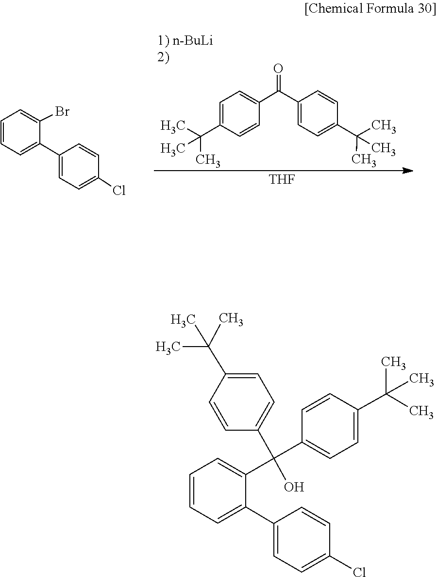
C1=CC=C(C2=CC=C(Cl)C=C2)C(Br)=C1.C(C1=CC=C(C(C)(C)C)C=C1)(C1=CC=C(C(C)(C)C)C=C1)=O.[THF].C1(C(O)(C2=CC=C(C(C)(C)C)C=C2)C2=CC=CC=C2C2=CC=C(Cl)C=C2)=CC=C(C(C)(C)C)C=C1
